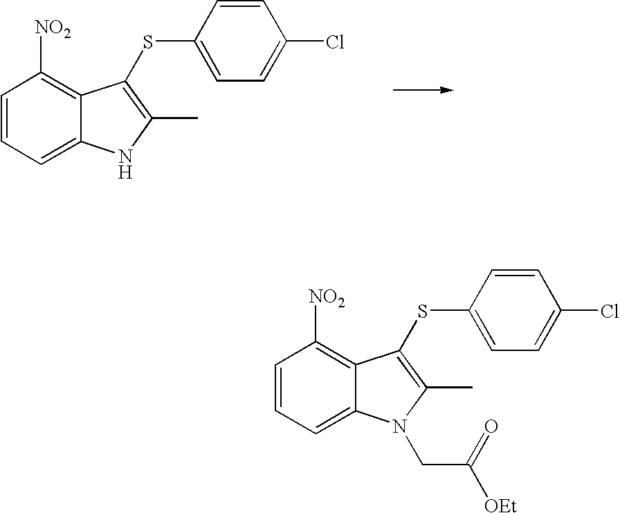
C1=CC=C2C(=C1[NO2])C(SC1=CC=C(Cl)C=C1)=C(C)N2.C1=CC=C2C(=C1[NO2])C(SC1=CC=C(Cl)C=C1)=C(C)N2CC([OEt])=O
